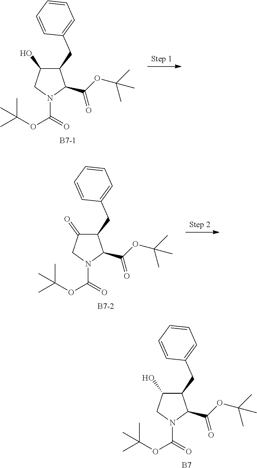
C1(CC2=CC=CC=C2)C(O)CN(C(=O)OC(C)(C)C)C1C(OC(C)(C)C)=O.[B7-1].C1(CC2=CC=CC=C2)C(=O)CN(C(=O)OC(C)(C)C)C1C(OC(C)(C)C)=O.[B7-2].C1(CC2=CC=CC=C2)C(O)CN(C(=O)OC(C)(C)C)C1C(OC(C)(C)C)=O.[B7]
